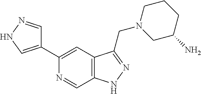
C1(C2=CNN=C2)=CC2=C(C=N1)NN=C2CN1CC(N)CCC1
